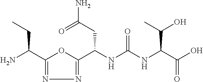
C1(C(N)CC)=NN=C(C(NC(NC(C(O)=O)C(O)C)=O)CC(N)=O)O1
